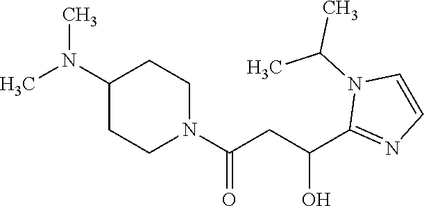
C1(C(CC(N2CCC(N(C)C)CC2)=O)O)=NC=CN1C(C)C
